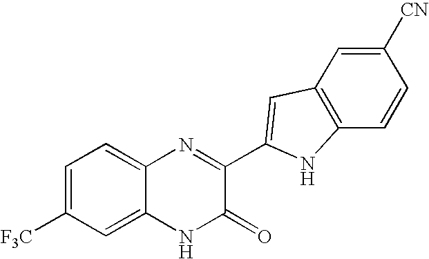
C1=C2C(=CC=C1[F3C])N=C(C1=CC3=C(C=CC([CN])=C3)N1)C(=O)N2
